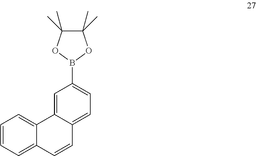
C1=CC=C2C(=C1)C1=CC(B3OC(C)(C)C(C)(C)O3)=CC=C1C=C2
